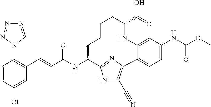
N1=CN(C2=C(C=CC(NC3CCCCC(C(=O)O)NC4=CC(NC(OC)=O)=CC=C4C4=C(C#N)NC3=N4)=O)C=C(Cl)C=C2)N=N1
